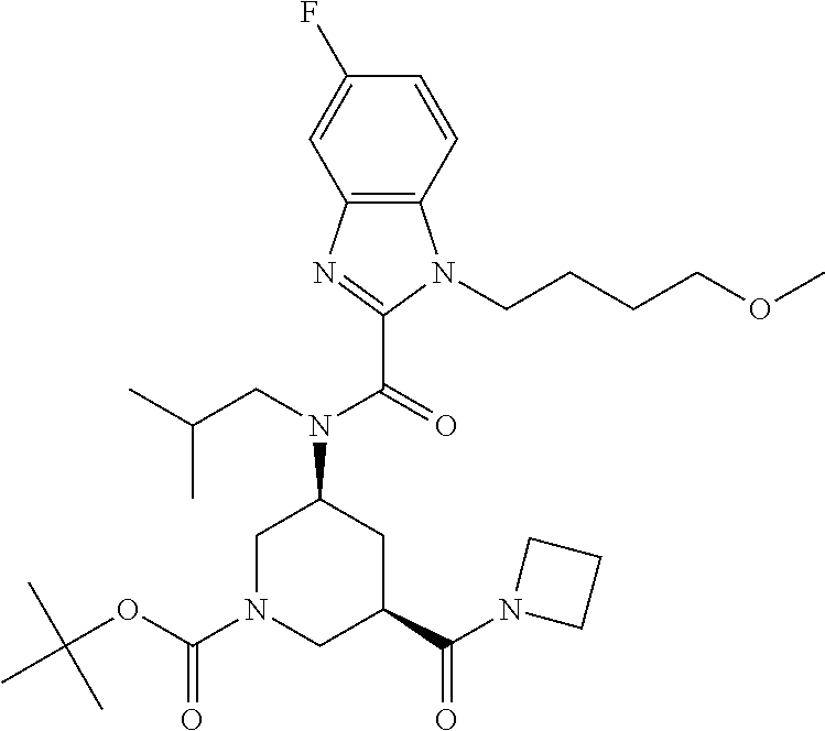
C12=C(C=CC(F)=C1)N(CCCCOC)C(C(N(C1CN(C(OC(C)(C)C)=O)CC(C(N3CCC3)=O)C1)CC(C)C)=O)=N2
